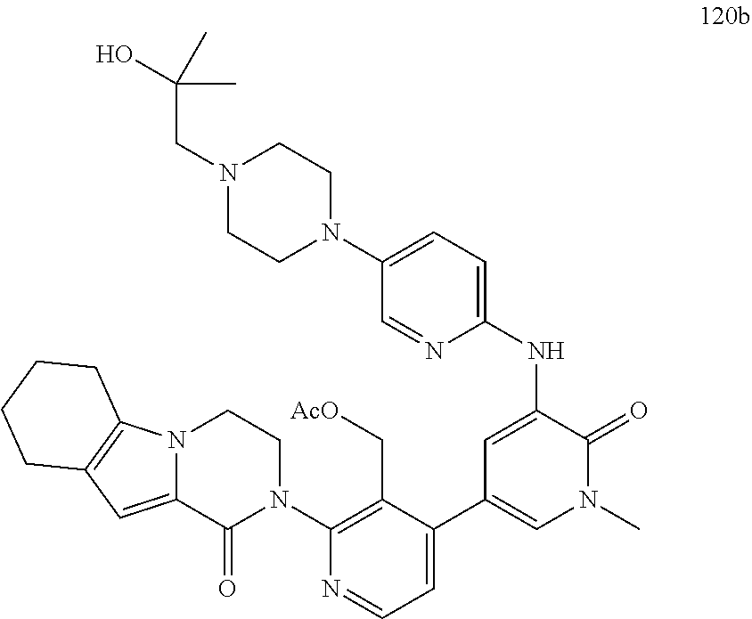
N(C1=CC(C2=CC=NC(N3CCN4C(=CC5=C4CCCC5)C3=O)=C2C[AcO])=CN(C)C1=O)C1=CC=C(N2CCN(CC(C)(O)C)CC2)C=N1
